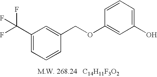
C1(C(F)(F)F)=CC=CC(COC2=CC(O)=CC=C2)=C1
